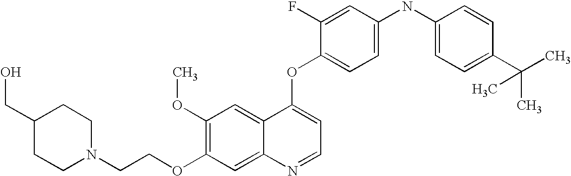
C(COC1=C(OC)C=C2C(=C1)N=CC=C2OC1=CC=C(NC2=CC=C(C(C)(C)C)C=C2)C=C1F)N1CCC(CO)CC1
